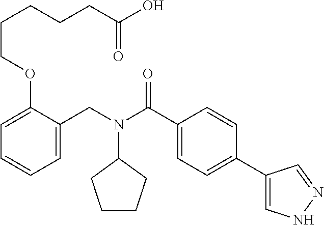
C1=C(CN(C(C2=CC=C(C3=CNN=C3)C=C2)=O)C2CCCC2)C(OCCCCCC(O)=O)=CC=C1
